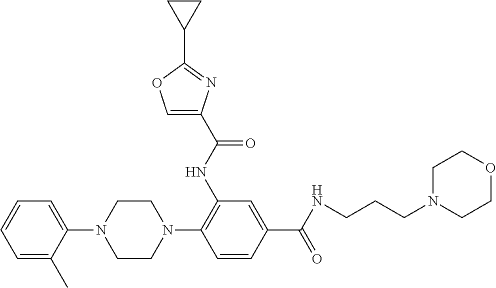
C1=CC=C(C)C(N2CCN(C3=C(NC(C4=COC(C5CC5)=N4)=O)C=C(C(NCCCN4CCOCC4)=O)C=C3)CC2)=C1
